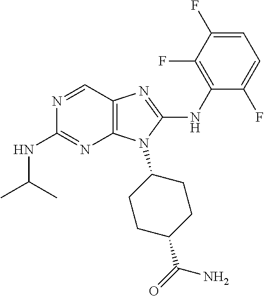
N1=CC2=C(N=C1NC(C)C)N(C1CCC(C(=O)N)CC1)C(NC1=C(F)C(F)=CC=C1F)=N2
